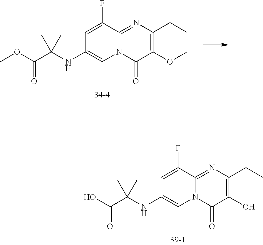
C1=C(F)C2=NC(CC)=C(O)C(=O)N2C=C1NC(C(O)=O)(C)C.C1=C(F)C2=NC(CC)=C(OC)C(=O)N2C=C1NC(C(OC)=O)(C)C
